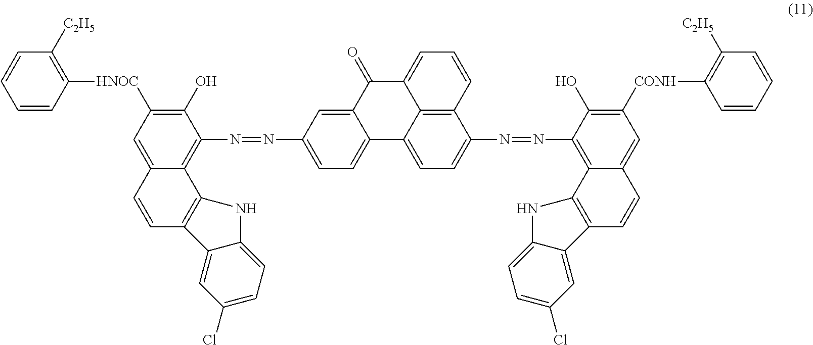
C1=CC([HNOC]C2=C(O)C(N=NC3=CC=C4C(=C3)C(=O)C3=CC=CC5=C3C4=CC=C5N=NC3=C4C(=CC([CONH]C5=C([C2H5])C=CC=C5)=C3O)C=CC3=C4NC4=CC=C(Cl)C=C34)=C3C(=C2)C=CC2=C3NC3=CC=C(Cl)C=C23)=C([C2H5])C=C1
